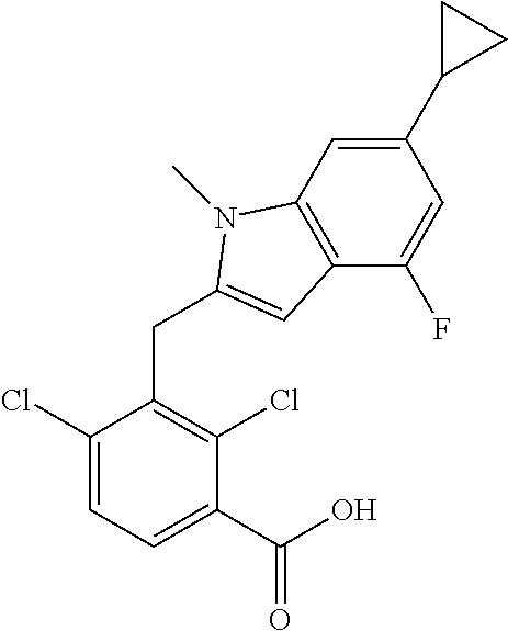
C1(C(O)=O)=CC=C(Cl)C(CC2=CC3=C(C=C(C4CC4)C=C3F)N2C)=C1Cl
